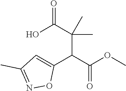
OC(C(C(C1=CC(C)=NO1)C(OC)=O)(C)C)=O
